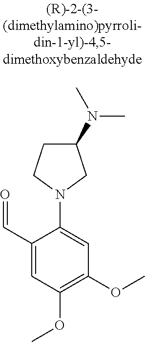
C1(C=O)=CC(OC)=C(OC)C=C1N1CCC(N(C)C)C1
